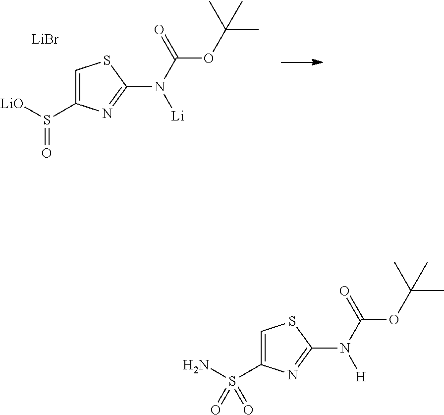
C1=C(S([LiO])=O)N=C(N(C(OC(C)(C)C)=O)[Li])S1.[LiBr].C1=C(S(N)(=O)=O)N=C(N(C(OC(C)(C)C)=O)[H])S1
